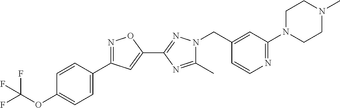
C1(C)=NC(C2=CC(C3=CC=C(OC(F)(F)F)C=C3)=NO2)=NN1CC1=CC(N2CCN(C)CC2)=NC=C1
